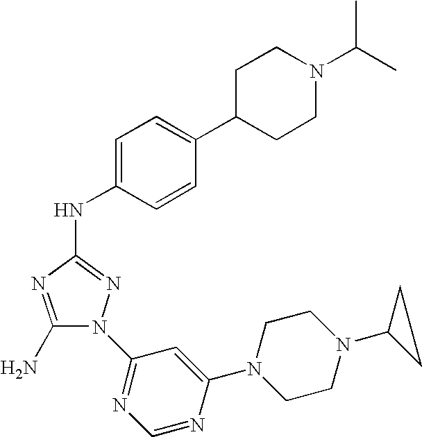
C1(N)=NC(NC2=CC=C(C3CCN(C(C)C)CC3)C=C2)=NN1C1=NC=NC(N2CCN(C3CC3)CC2)=C1
